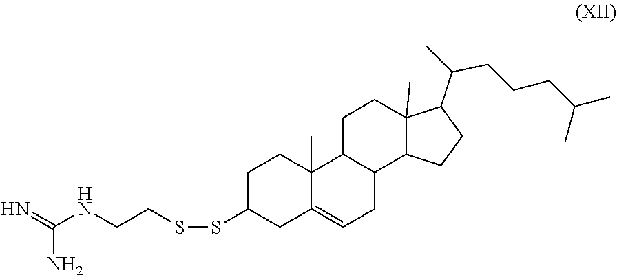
C12=CCC3C(C1(C)CCC(SSCCNC(=N)N)C2)CCC1(C)C(C(C)CCCC(C)C)CCC13
